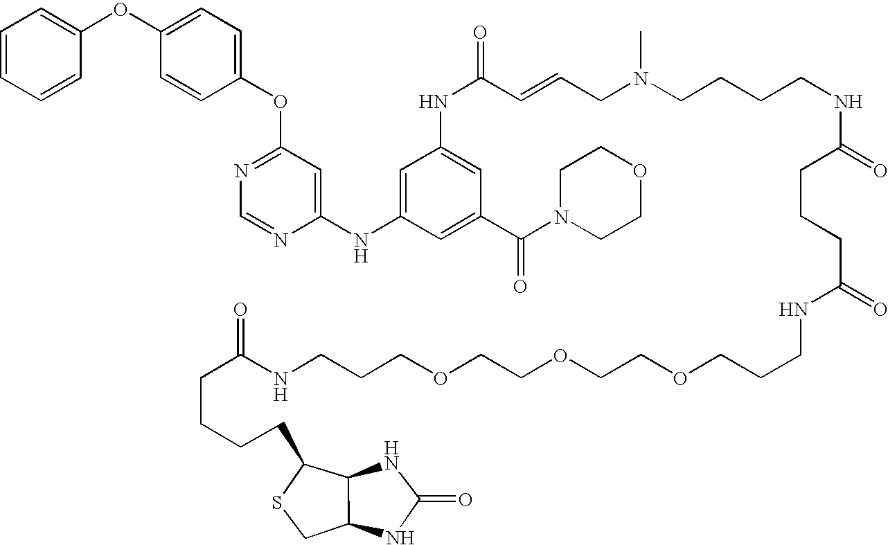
O(C1=NC=NC(NC2=CC(NC(=O)C=CCN(CCCCNC(=O)CCCC(=O)NCCCOCCOCCOCCCNC(CCCCC3SCC4C3NC(=O)N4)=O)C)=CC(C(N3CCOCC3)=O)=C2)=C1)C1=CC=C(OC2=CC=CC=C2)C=C1
